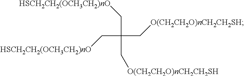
C(C(C[O(CH2CH2O)nCH2CH2SH])(C[HSCH2CH2(OCH3CH2)nO])C[O(CH2CH2O)nCH2CH2SH])[HSCH2CH2(OCH3CH2)nO]
